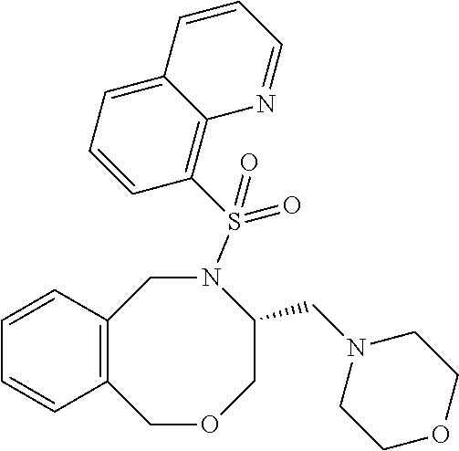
C12=C(COCC(CN3CCOCC3)N(S(C3=C4C(=CC=C3)C=CC=N4)(=O)=O)C1)C=CC=C2
